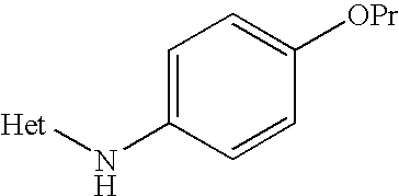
C1=C(N[Het])C=CC([OPr])=C1
